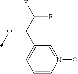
C1=CN(O)=CC(C(C(F)F)OC)=C1
